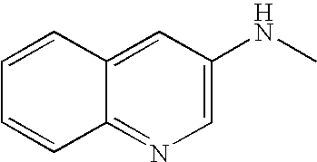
C12=NC=C(NC)C=C1C=CC=C2
